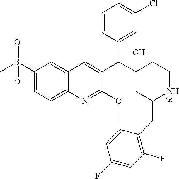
C1(S(C)(=O)=O)=CC=C2C(=C1)C=C(C(C1(O)CC(CC3=C(F)C=C(F)C=C3)NCC1)C1=CC(Cl)=CC=C1)C(OC)=N2.[*R]
